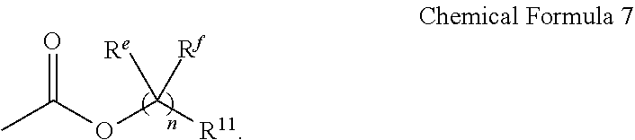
CC(OC([R11])([Rf])[Re])=O
